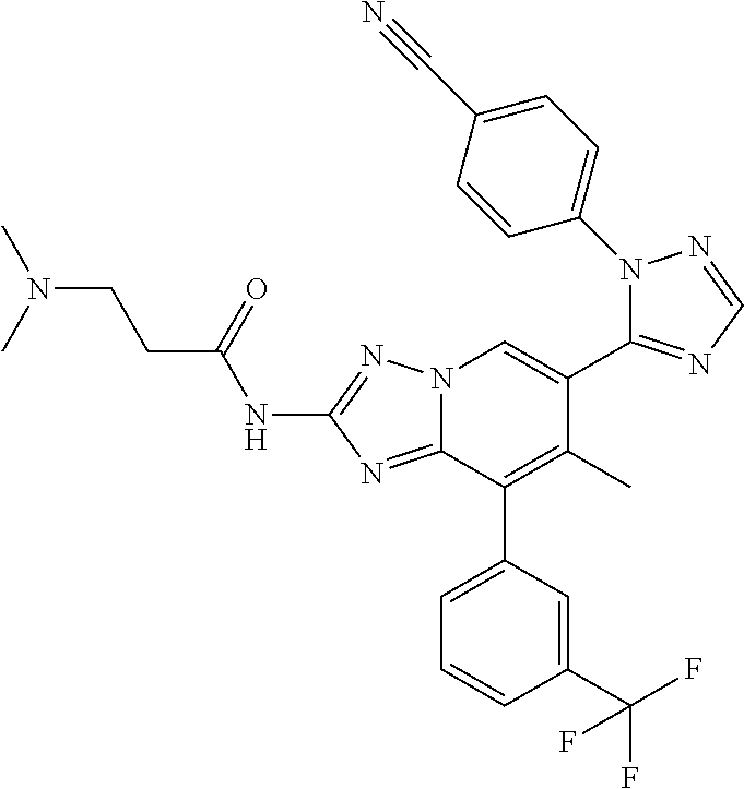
N(C1=NN2C(=N1)C(C1=CC=CC(C(F)(F)F)=C1)=C(C)C(C1=NC=NN1C1=CC=C(C#N)C=C1)=C2)C(CCN(C)C)=O
